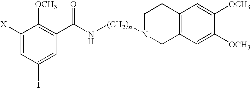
C1([X])=CC(I)=CC(C(N[(CH2)n]N2CCC3=C(C2)C=C([OCH3])C([OCH3])=C3)=O)=C1[OCH3]
